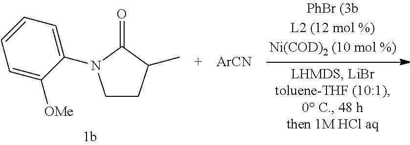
[ArCN].C1CC(C)C(=O)N1C1=CC=CC=C1[OMe]
